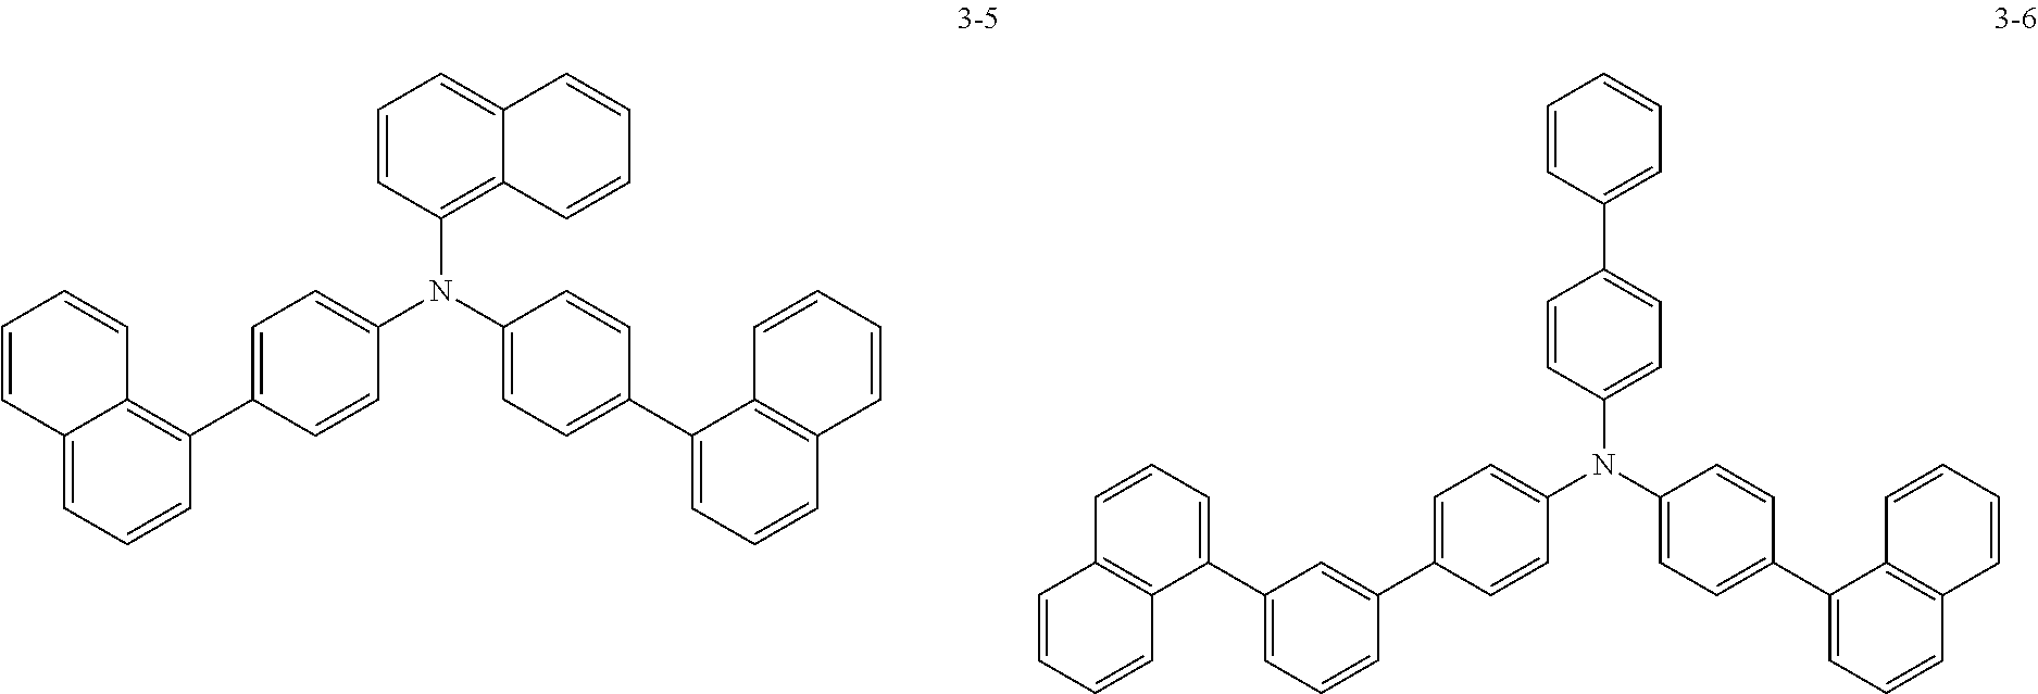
C1(N(C2=CC=C(C3=CC=CC4=C3C=CC=C4)C=C2)C2=C3C(=CC=C2)C=CC=C3)=CC=C(C2=C3C(=CC=C2)C=CC=C3)C=C1.C1(N(C2=CC=C(C3=CC=CC4=C3C=CC=C4)C=C2)C2=CC=C(C3=CC=CC=C3)C=C2)=CC=C(C2=CC(C3=CC=CC4=C3C=CC=C4)=CC=C2)C=C1
